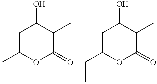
C1C(C)OC(=O)C(C)C1O.C1C(CC)OC(=O)C(C)C1O
